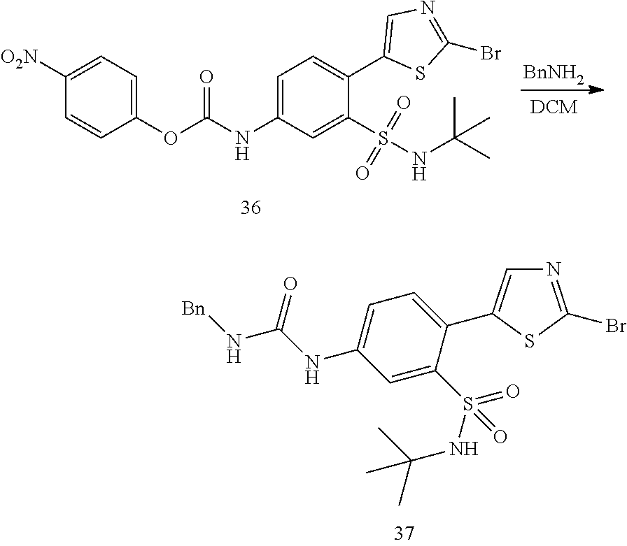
C1(OC(=O)NC2=CC=C(C3=CN=C(Br)S3)C(S(NC(C)(C)C)(=O)=O)=C2)=CC=C([O2N])C=C1.[BnNH2].N1=C(Br)SC(C2=CC=C(NC(N[Bn])=O)C=C2S(NC(C)(C)C)(=O)=O)=C1
